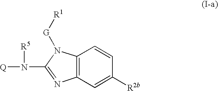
C12=C(C=C([R2b])C=C1)N=C(N([R5])[Q])N2[G][R1]
